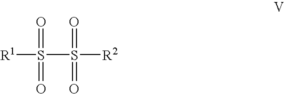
[R1]S(S([R2])(=O)=O)(=O)=O
